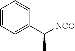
C1=CC=C(C([NCO])C)C=C1
